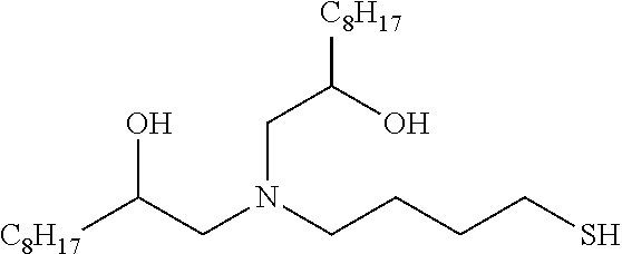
[C8H17]C(CN(CCCCS)CC([C8H17])O)O
